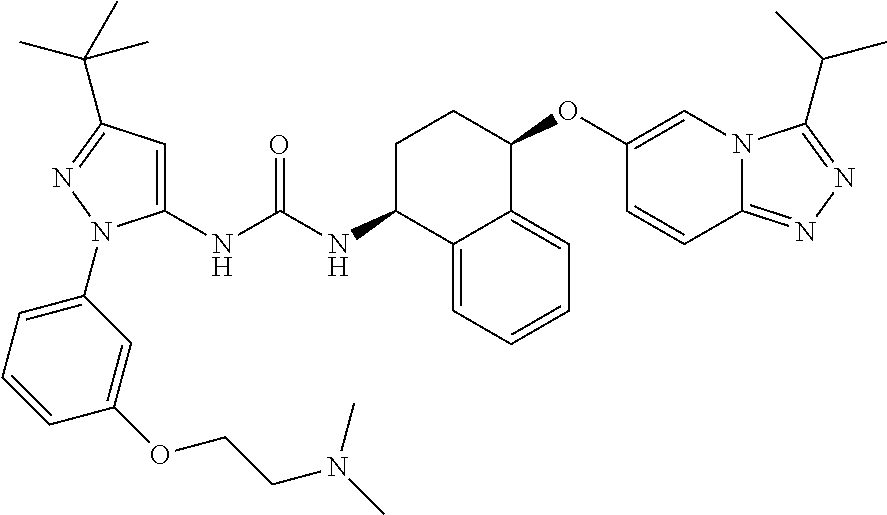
C1=CC2=NN=C(C(C)C)N2C=C1OC1CCC(NC(NC2=CC(C(C)(C)C)=NN2C2=CC=CC(OCCN(C)C)=C2)=O)C2=CC=CC=C12
